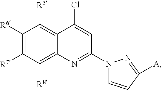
C12=C([R8])C([R7])=C([R6])C([R5])=C1C(Cl)=CC(N1C=CC([A])=N1)=N2
